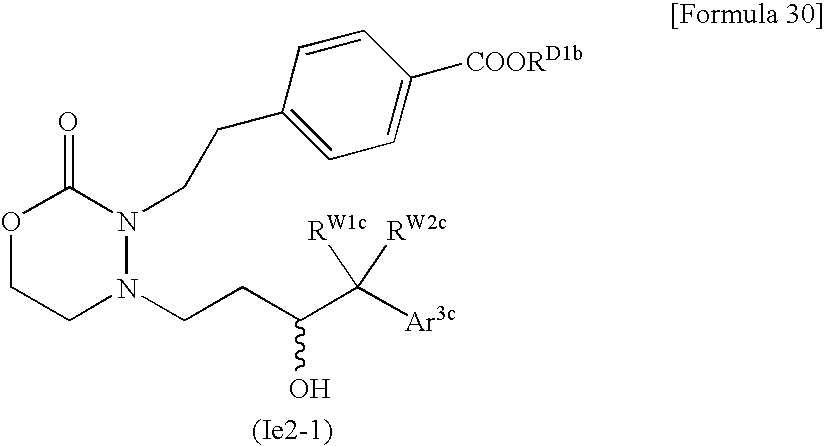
O1CCN(CCC(C([Ar3c])([RW1c])[RW2c])O)N(CCC2=CC=C([COORD1b])C=C2)C1=O
